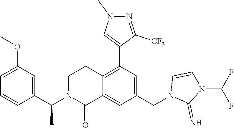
C1=CC(C(N2C(=O)C3=CC(CN4C(=N)N(C(F)F)C=C4)=CC(C4=CN(C)N=C4[CF3])=C3CC2)C)=CC(OC)=C1
